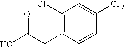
OC(=O)CC1=C(Cl)C=C([CF3])C=C1
